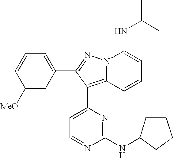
C1([MeO])=CC(C2=NN3C(=C2C2=CC=NC(NC4CCCC4)=N2)C=CC=C3NC(C)C)=CC=C1
